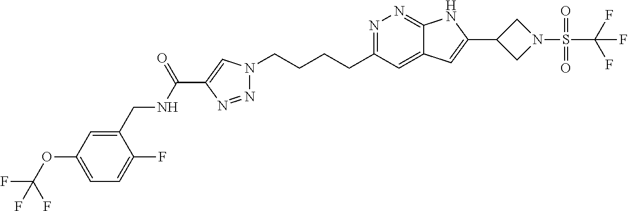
N1=C(CCCCN2N=NC(C(NCC3=CC(OC(F)(F)F)=CC=C3F)=O)=C2)C=C2C(=N1)NC(C1CN(S(C(F)(F)F)(=O)=O)C1)=C2
